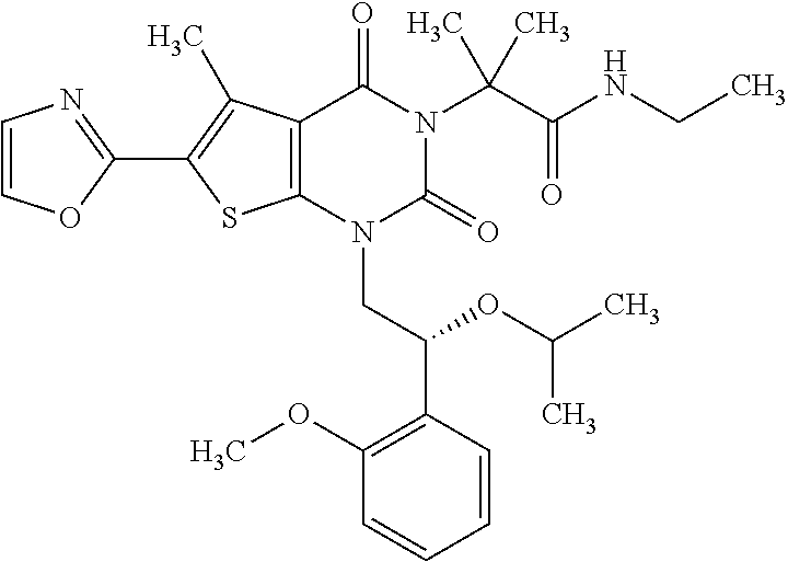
C12=C(C(C)=C(C3=NC=CO3)S1)C(=O)N(C(C(=O)NCC)(C)C)C(=O)N2CC(C1=C(OC)C=CC=C1)OC(C)C
